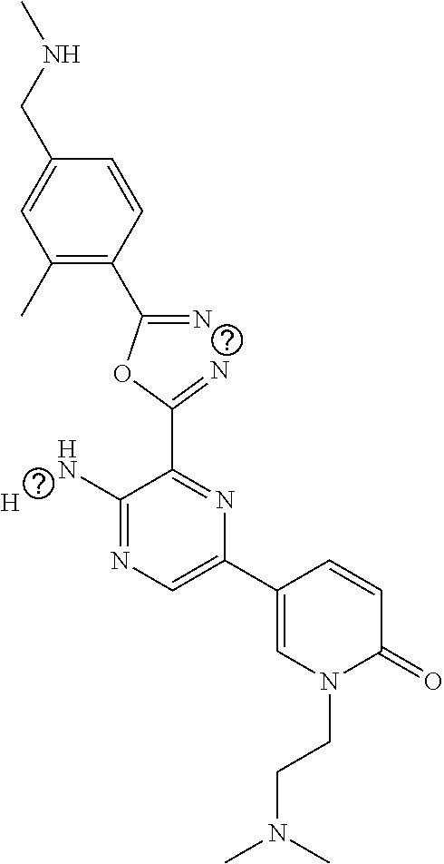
C1(C)=C(C(=N)OC(=N)C2=NC(C3=CN(CCN(C)C)C(=O)C=C3)=CN=C2N)C=CC(CNC)=C1.[H]
